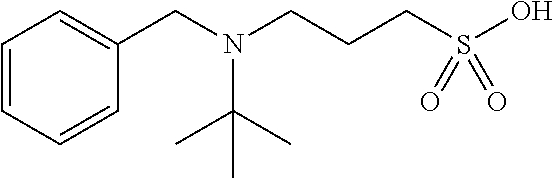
C1(CN(CCCS(O)(=O)=O)C(C)(C)C)=CC=CC=C1
